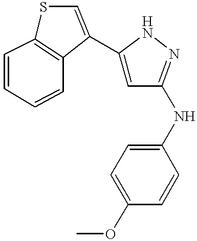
S1C2=C(C(C3=CC(NC4=CC=C(OC)C=C4)=NN3)=C1)C=CC=C2
